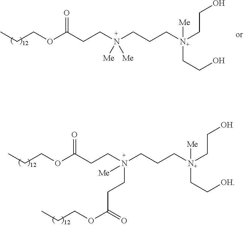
CCCOC(CCN(CCC[N+](CCO)([Me])CCO)([Me])[Me])=O.CCCOC(CCN(CCC[N+](CCO)([Me])CC[OH])(CCC(OCCC)=O)[Me])=O
